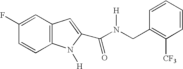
C12=C(C=CC(F)=C1)N([H])C(C(N([H])CC1=C([CF3])C=CC=C1)=O)=C2
